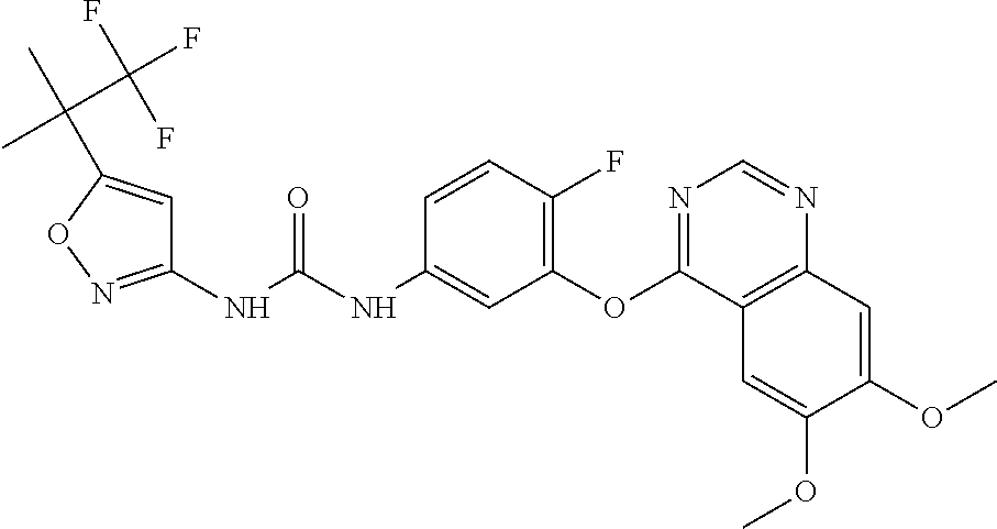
C1(NC(NC2=CC(OC3=NC=NC4=C3C=C(OC)C(OC)=C4)=C(F)C=C2)=O)=NOC(C(C)(C(F)(F)F)C)=C1
